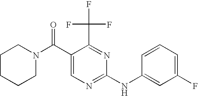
C1CCCN(C(C2=CN=C(NC3=CC(F)=CC=C3)N=C2C(F)(F)F)=O)C1
